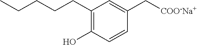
C1(CCCCC)=C(O)C=CC(C[COO-Na+])=C1
